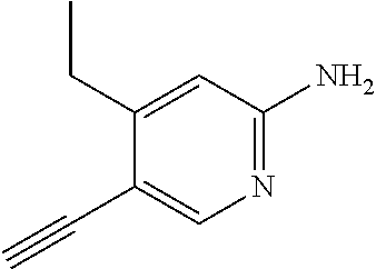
N1=C(N)C=C(CC)C(C#C)=C1
